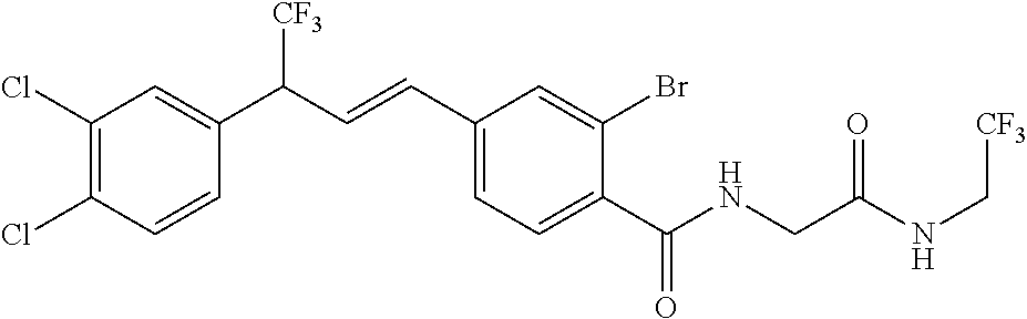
C1(Cl)=C(Cl)C=C(C(C=CC2=CC=C(C(NCC(NC[CF3])=O)=O)C(Br)=C2)[CF3])C=C1
